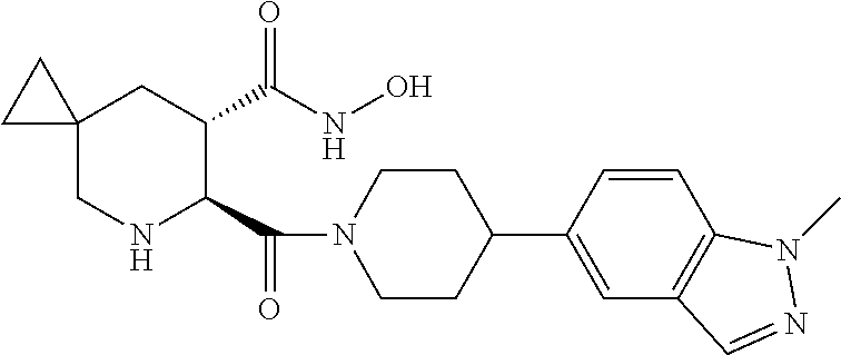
C12(CNC(C(N3CCC(C4=CC5=C(C=C4)N(C)N=C5)CC3)=O)C(C(=O)NO)C1)CC2
